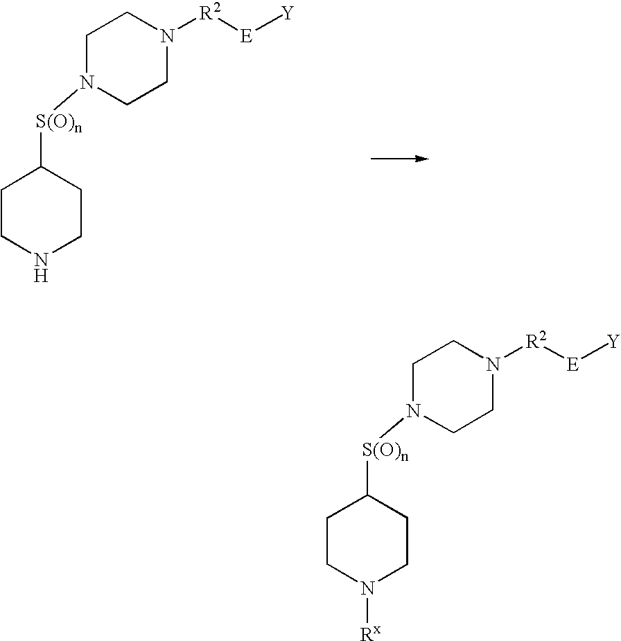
C1CN([R2][E][Y])CCN1[S(O)n]C1CCNCC1.C1CN([R2][E][Y])CCN1[S(O)n]C1CCN([Rx])CC1
